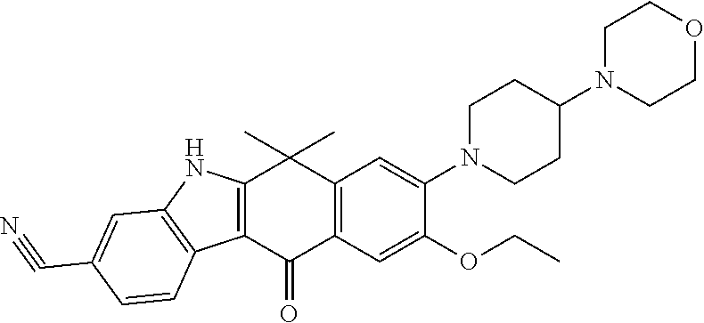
C12=C(C(=O)C3=C(C1(C)C)C=C(N1CCC(N4CCOCC4)CC1)C(OCC)=C3)C1=C(N2)C=C(C#N)C=C1
